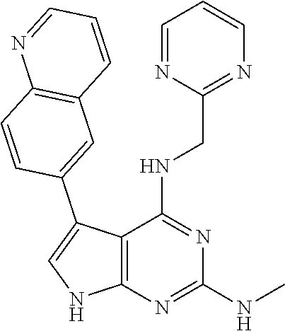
C12=C(N=C(NC)N=C1NCC1=NC=CC=N1)NC=C2C1=CC2=C(C=C1)N=CC=C2
